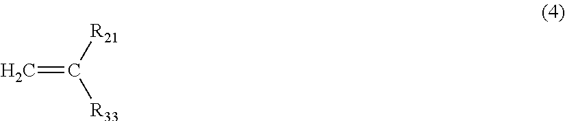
C=C([R21])[R33]
